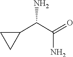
C1(C(C(=O)N)N)CC1
